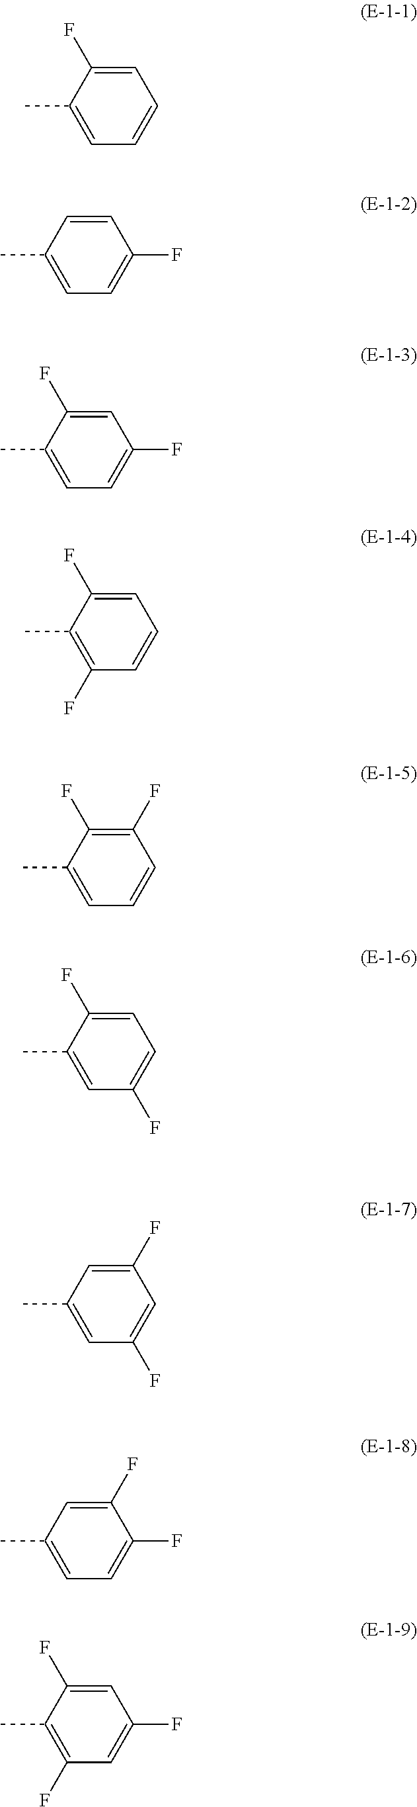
C1=C(F)C(C)=CC=C1.C1=CC(C)=CC=C1F.C1=C(F)C(C)=CC=C1F.C1=C(F)C(C)=C(F)C=C1.C1(F)=C(F)C(C)=CC=C1.C1=C(F)C(C)=CC(F)=C1.C1(F)=CC(C)=CC(F)=C1.C1(F)=CC(C)=CC=C1F.C1=C(F)C(C)=C(F)C=C1F
